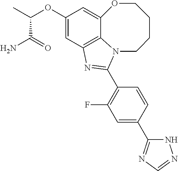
C12=C3C=C(OC(C)C(=O)N)C=C1OCCCCN2C(C1=C(F)C=C(C2=NC=NN2)C=C1)=N3
